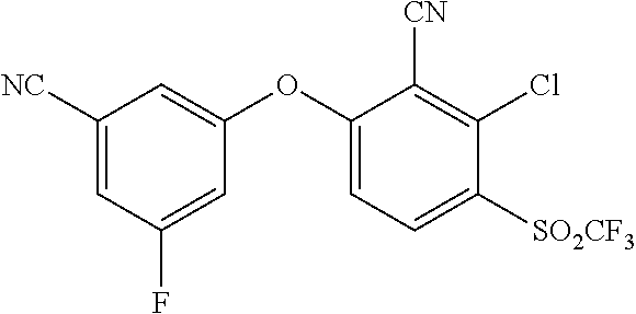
C1(OC2=CC=C([SO2CF3])C(Cl)=C2[CN])=CC([NC])=CC(F)=C1
